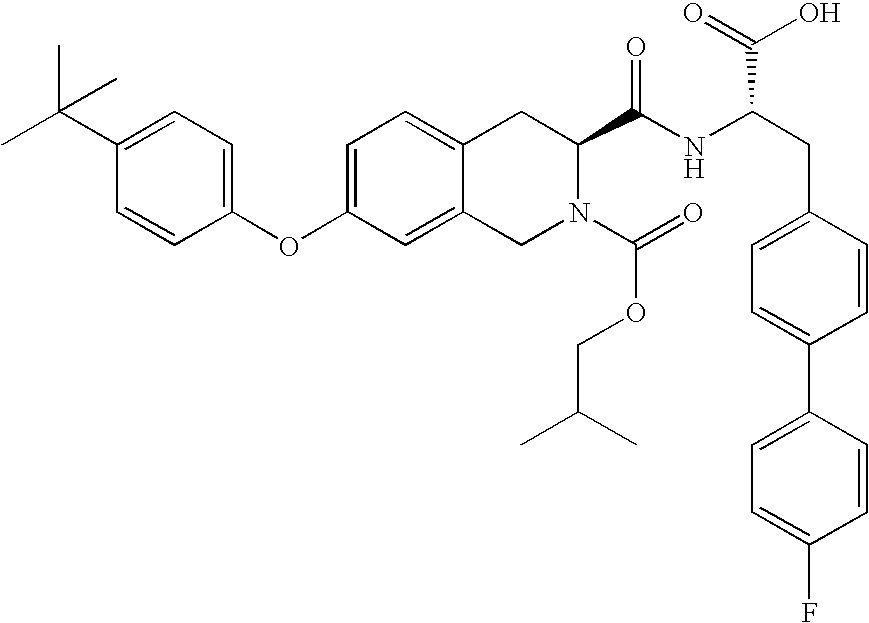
C12=CC=C(OC3=CC=C(C(C)(C)C)C=C3)C=C1CN(C(=O)OCC(C)C)C(C(NC(C(O)=O)CC1=CC=C(C3=CC=C(F)C=C3)C=C1)=O)C2
